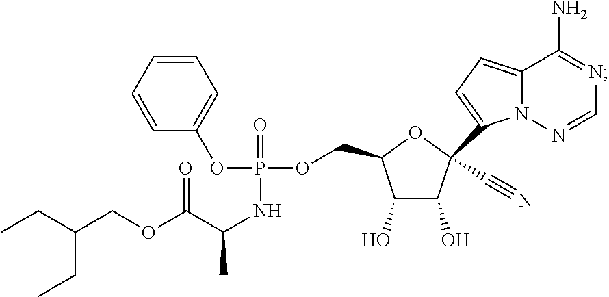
C1(O)C(O)C(C#N)(C2=CC=C3N2N=CN=C3N)OC1COP(OC1=CC=CC=C1)(=O)NC(C)C(OCC(CC)CC)=O
